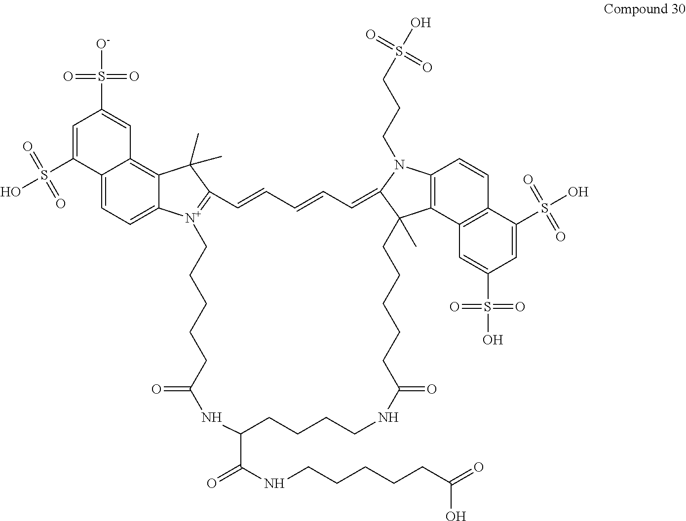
C1=C(S(O)(=O)=O)C2=CC=C3C(=C2C=C1S([O-])(=O)=O)C(C)(C)C1=[N+]3CCCCCC(=O)NC(C(NCCCCCC(=O)O)=O)CCCCNC(=O)CCCCCC2(C)C3=C(N(CCCS(O)(=O)=O)C2=CC=CC=C1)C=CC1=C3C=C(S(O)(=O)=O)C=C1S(O)(=O)=O
